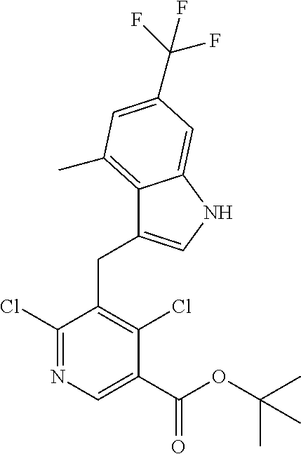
C1(Cl)=NC=C(C(OC(C)(C)C)=O)C(Cl)=C1CC1=CNC2=CC(C(F)(F)F)=CC(C)=C12
